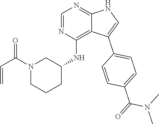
C(N1CCCC(NC2=C3C(=NC=N2)NC=C3C2=CC=C(C(N(C)C)=O)C=C2)C1)(=O)C=C
